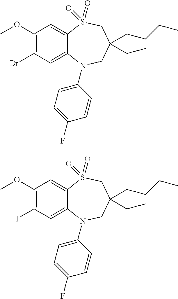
C1(OC)=C(Br)C=C2C(=C1)S(=O)(=O)CC(CC)(CCCC)CN2C1=CC=C(F)C=C1.C1(OC)=C(I)C=C2C(=C1)S(=O)(=O)CC(CC)(CCCC)CN2C1=CC=C(F)C=C1
